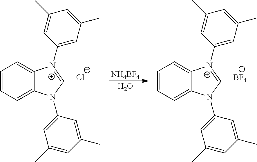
C1=CC=C2C(=C1)[N+](C1=CC(C)=CC(C)=C1)=CN2C1=CC(C)=CC(C)=C1.[Cl-].[NH4BF4].O.C1=CC=C2C(=C1)[N+](C1=CC(C)=CC(C)=C1)=CN2C1=CC(C)=CC(C)=C1.[BF4]
